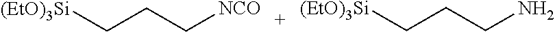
[(EtO)3Si]CCC[NCO].[(EtO)3Si]CCCN
